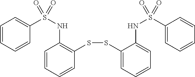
C1=CC=CC(SSC2=CC=CC=C2NS(=O)(C2=CC=CC=C2)=O)=C1NS(=O)(C1=CC=CC=C1)=O
